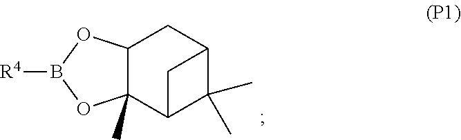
[R4]B1OC2(C)C(O1)CC1C(C)(C)C2C1
